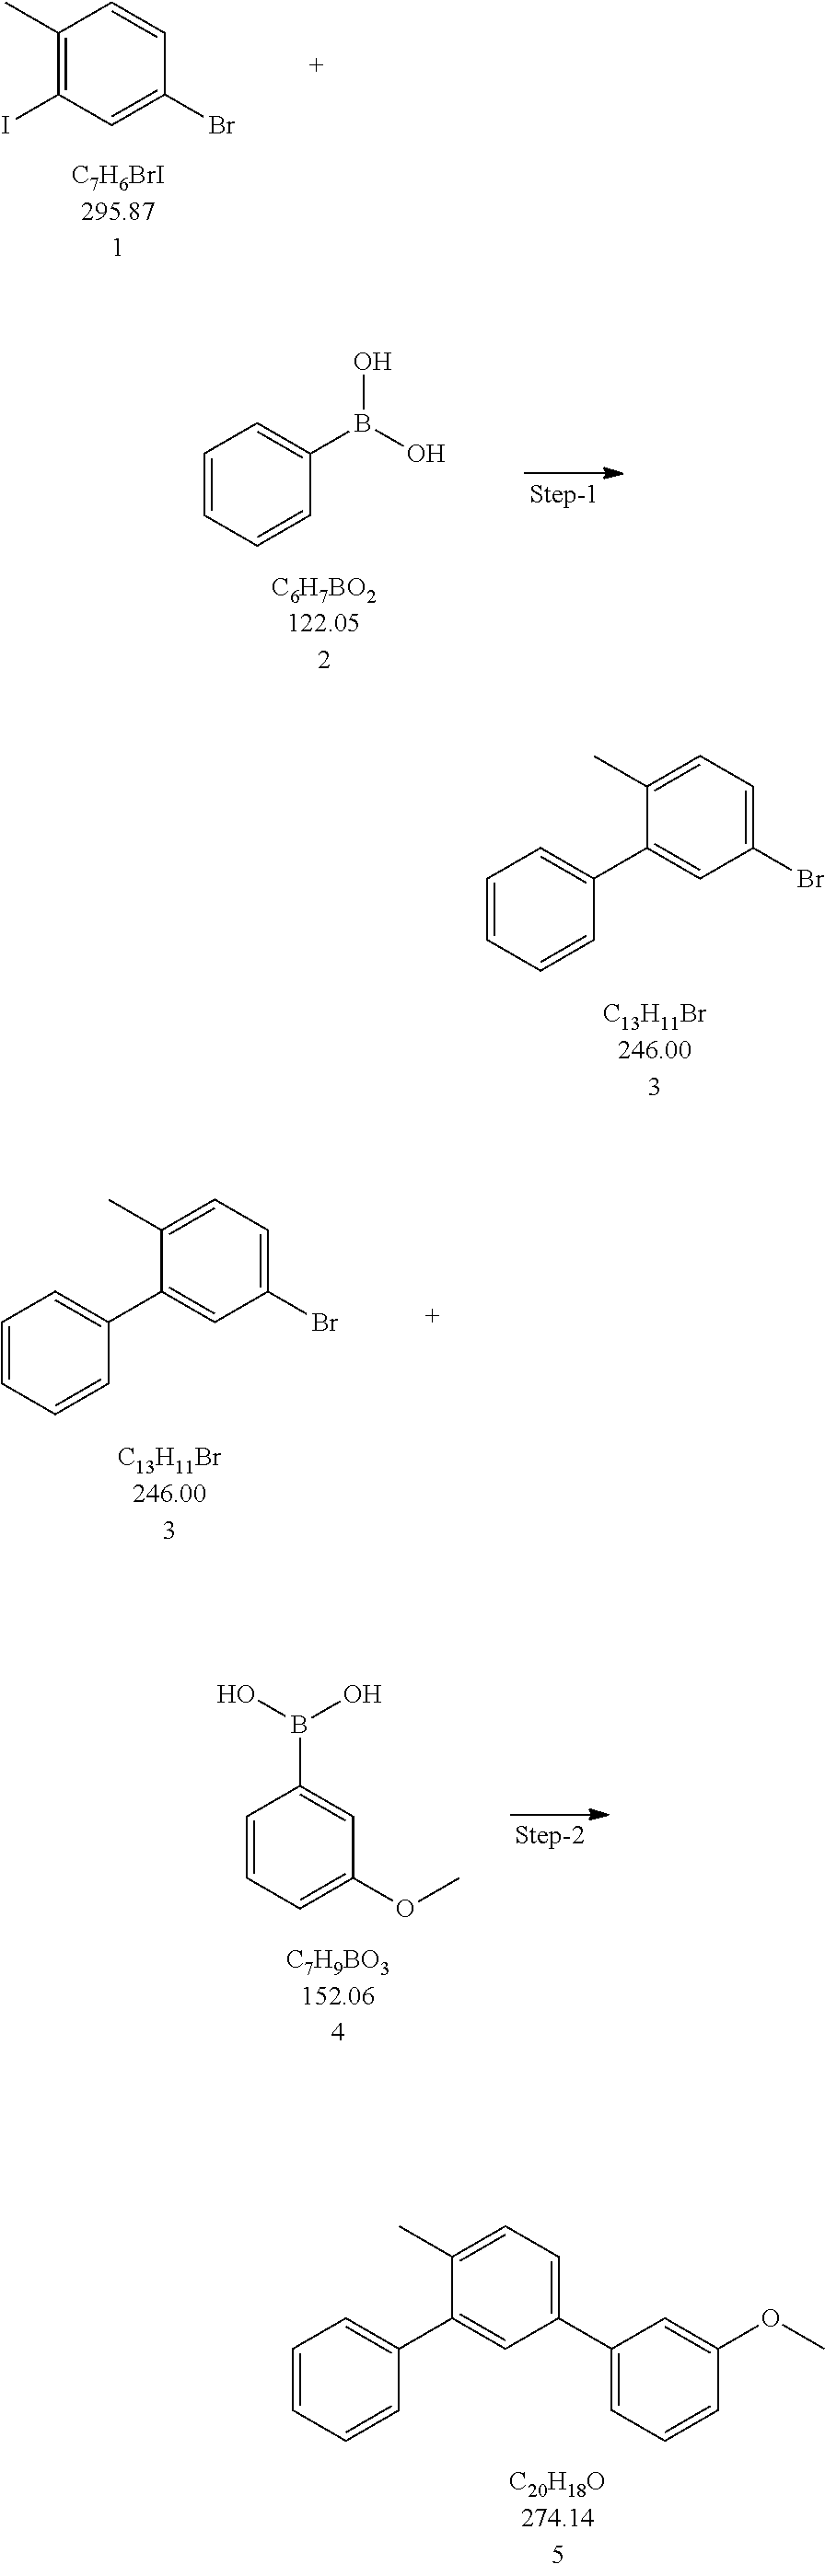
C1(C)=CC=C(Br)C=C1C1=CC=CC=C1.C1(C)=C(I)C=C(Br)C=C1.C1=CC=CC(B(O)O)=C1.C1(C)=CC=C(Br)C=C1C1=CC=CC=C1.C1=CC=CC(C2=CC(C3=CC=CC(OC)=C3)=CC=C2C)=C1.C1=CC=C(OC)C=C1B(O)O
